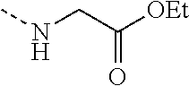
CNCC([OEt])=O
